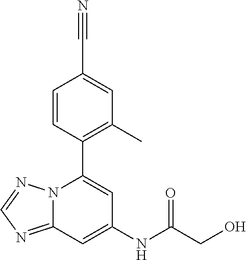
C1=CC(C2=CC(NC(CO)=O)=CC3=NC=NN23)=C(C)C=C1C#N
